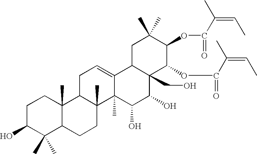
C1C(O)C(C)(C)C2C(C)(C1)C1C(C)(CC2)C2(C)C(=CC1)C1C(CO)(C(O)C2O)C(OC(C(=CC)C)=O)C(OC(C(=CC)C)=O)C(C)(C)C1
